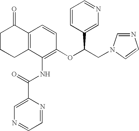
C12=C(C(NC(C3=CN=CC=N3)=O)=C(OC(CN3C=NC=C3)C3=CN=CC=C3)C=C1)CCCC2=O
